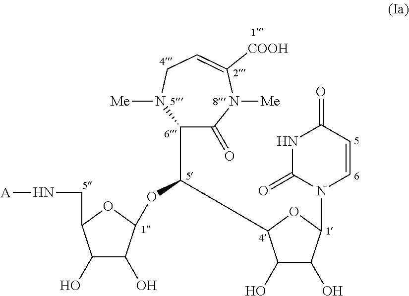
C1(C(OC2C(O)C(O)C(CN[A])O2)C2C(O)C(O)C(N3C=CC(=O)NC3=O)O2)C(=O)N([Me])C([COOH])=CCN1[Me]
